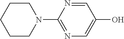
C1CCCN(C2=NC=C(O)C=N2)C1
